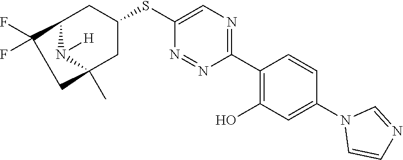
C1(C2=C(O)C=C(N3C=CN=C3)C=C2)=NC=C(SC2CC3N([H])C(C)(C2)CC3(F)F)N=N1
